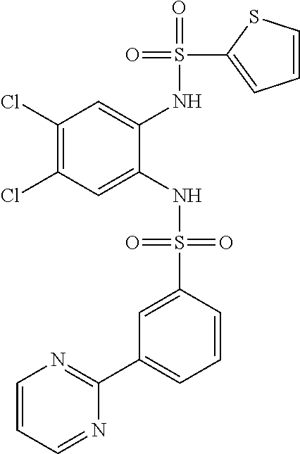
C1(Cl)=C(Cl)C=C(NS(=O)(=O)C2=CC(C3=NC=CC=N3)=CC=C2)C(NS(=O)(C2=CC=CS2)=O)=C1
